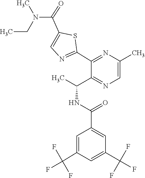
C1=C(C(F)(F)F)C=C(C(=O)NC(C)C2=NC=C(C)N=C2C2=NC=C(C(N(C)CC)=O)S2)C=C1C(F)(F)F
